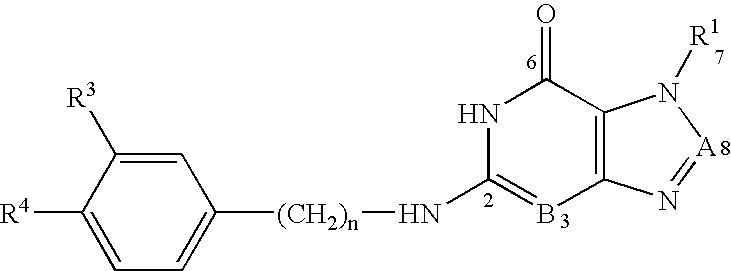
C1=C([R4])C([R3])=CC([(CH2)n]NC2=BC3=C(C(=O)N2)N([R1])[A]=N3)=C1
